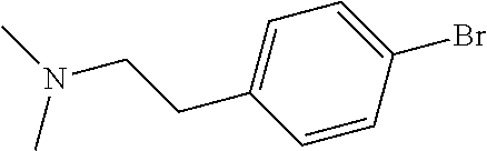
C1=CC(Br)=CC=C1CCN(C)C
